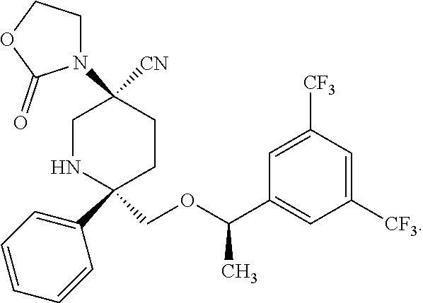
C1NC(C2=CC=CC=C2)(COC(C2=CC([CF3])=CC([CF3])=C2)C)CCC1([CN])N1CCOC1=O
